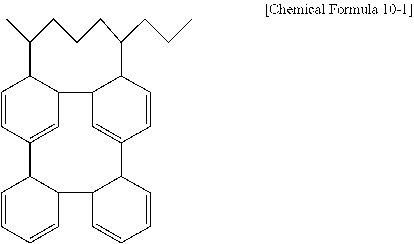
C1=CC2=CC3C1C(C)CCCC(CCC)C1C3C=C(C=C1)C1C(C3C2C=CC=C3)C=CC=C1
